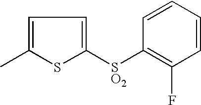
C1=C(C)SC([SO2]C2=C(F)C=CC=C2)=C1
